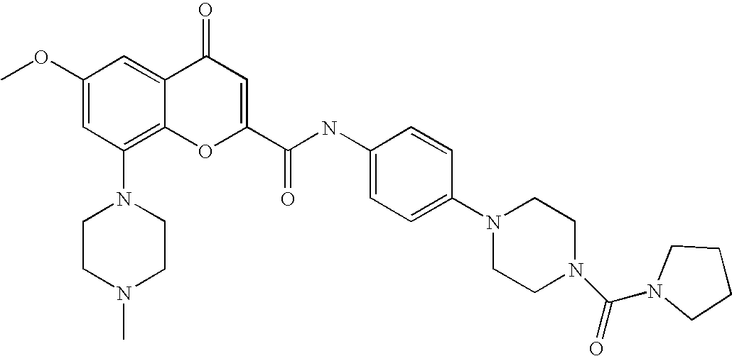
C1(OC)=CC(N2CCN(C)CC2)=C2C(=C1)C(=O)C=C(C(=O)NC1=CC=C(N3CCN(C(N4CCCC4)=O)CC3)C=C1)O2
